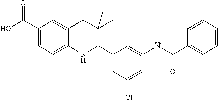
OC(C1=CC=C2C(=C1)CC(C)(C)C(C1=CC(Cl)=CC(NC(=O)C3=CC=CC=C3)=C1)N2)=O
